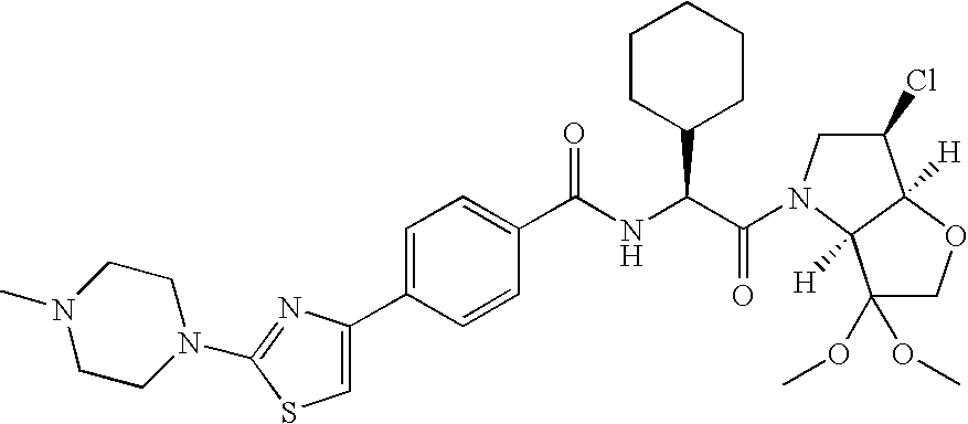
C1CC(C(C(=O)N2CC(Cl)C3([H])C2([H])C(OC)(OC)CO3)NC(C2=CC=C(C3=CSC(N4CCN(C)CC4)=N3)C=C2)=O)CCC1
